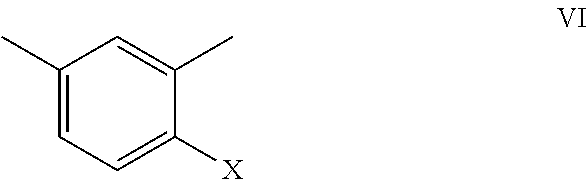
C1(C)=CC=C([X])C(C)=C1
